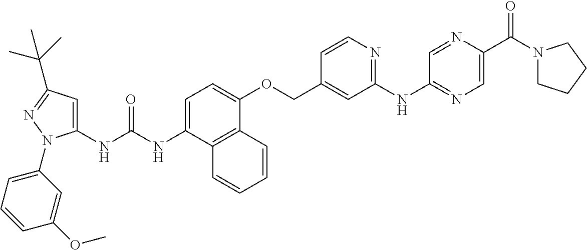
N(C(NC1=CC(C(C)(C)C)=NN1C1=CC=CC(OC)=C1)=O)C1=CC=C(OCC2=CC(NC3=NC=C(C(N4CCCC4)=O)N=C3)=NC=C2)C2=C1C=CC=C2
